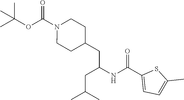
O(C(N1CCC(CC(NC(C2=CC=C(C)S2)=O)CC(C)C)CC1)=O)C(C)(C)C
